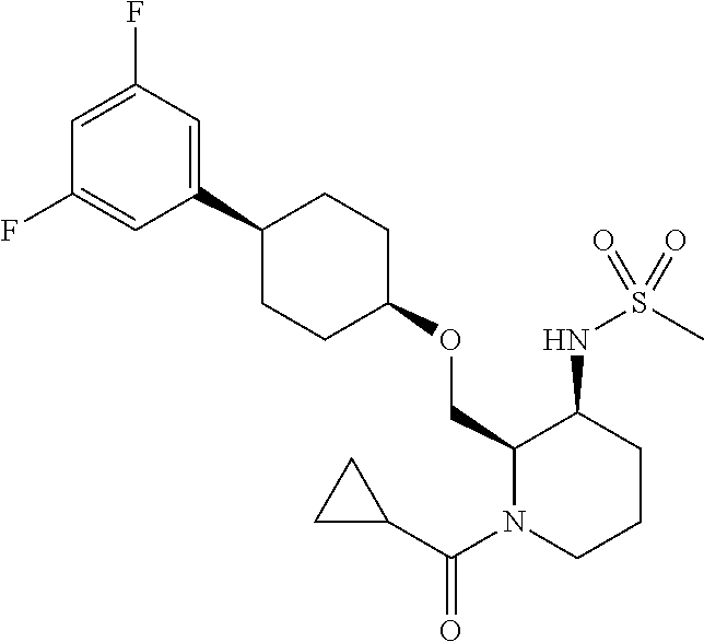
C1=C(F)C=C(C2CCC(OCC3N(C(C4CC4)=O)CCCC3NS(=O)(C)=O)CC2)C=C1F
